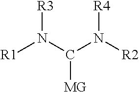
[R1]N(C(N([R2])[R4])[MG])[R3]
